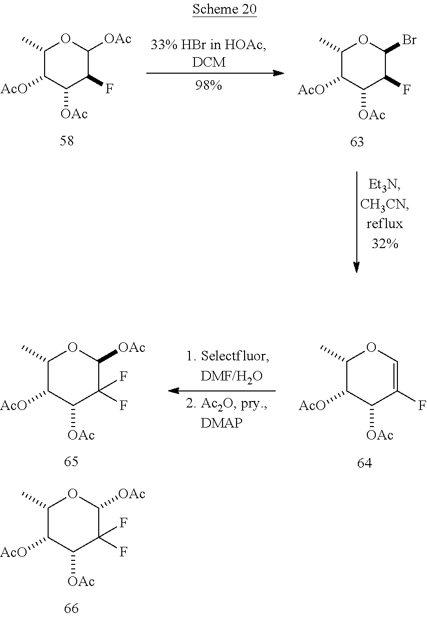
C1(C)C([AcO])C([OAc])C(F)C(Br)O1.C1(C)C([AcO])C([OAc])C(F)C([OAc])O1.C1(C)C([AcO])C([OAc])C(F)=CO1.C1(C)C([AcO])C([OAc])C(F)(F)C([OAc])O1.C1(C)C([AcO])C([OAc])C(F)(F)C([OAc])O1
